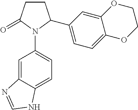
C1CC(=O)N(C2=CC=C3C(=C2)N=CN3)C1C1=CC=C2C(=C1)OCCO2
